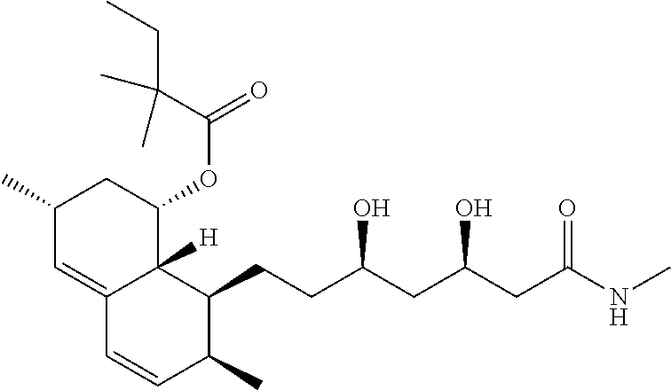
OC(CC(O)CC(NC)=O)CCC1C2([H])C(=CC(C)CC2OC(=O)C(CC)(C)C)C=CC1C
